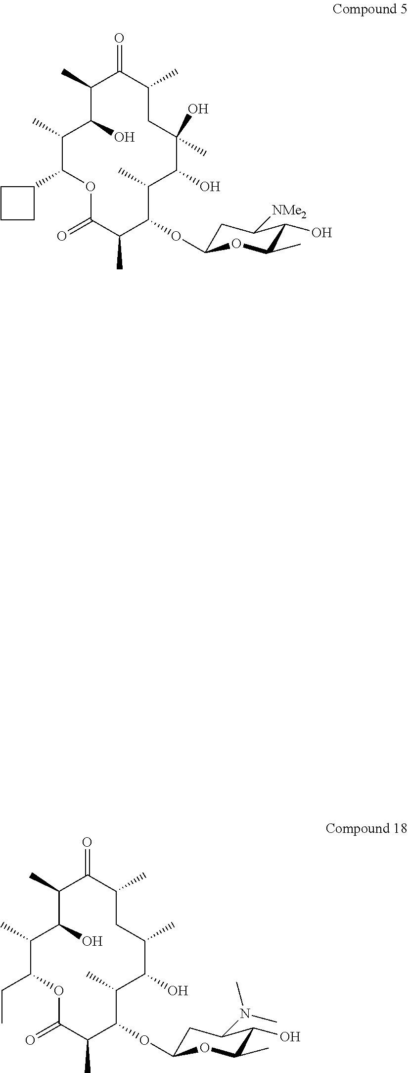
C1(C)C(O)C(C)C(C2CCC2)OC(=O)C(C)C(OC2CC([NMe2])C(O)C(C)O2)C(C)C(O)C(C)(O)CC(C)C1=O.C1(C)C(O)C(C)C(CC)OC(=O)C(C)C(OC2CC(N(C)C)C(O)C(C)O2)C(C)C(O)C(C)CC(C)C1=O
